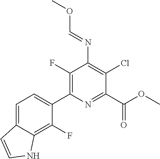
C1=C2C(=C(F)C(C3=C(F)C(N=COC)=C(Cl)C(C(OC)=O)=N3)=C1)NC=C2
